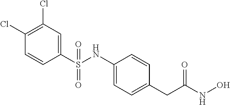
C1(S(NC2=CC=C(CC(NO)=O)C=C2)(=O)=O)=CC(Cl)=C(Cl)C=C1
